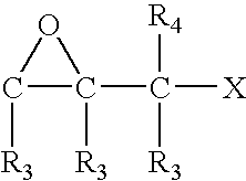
C1([R3])C([R3])(C([R4])([R3])[X])O1
